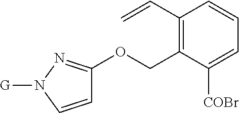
C1(C=C)=C(COC2=NN([G])C=C2)C([COBr])=CC=C1
